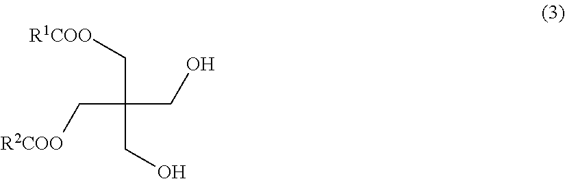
[R1COO]CC(C[R2COO])(CO)CO
